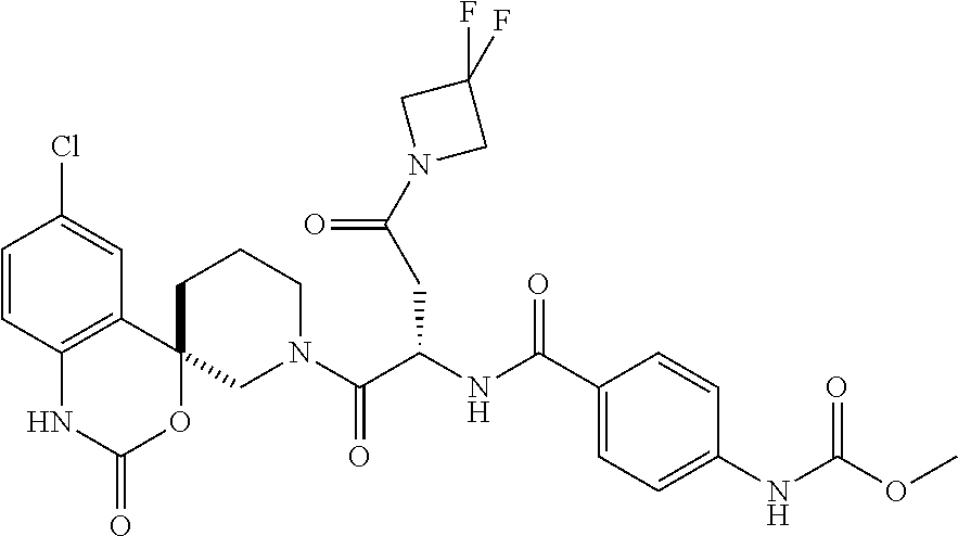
C1=CC2=C(C=C1Cl)C1(OC(=O)N2)CN(C(C(NC(=O)C2=CC=C(NC(OC)=O)C=C2)CC(N2CC(F)(F)C2)=O)=O)CCC1
